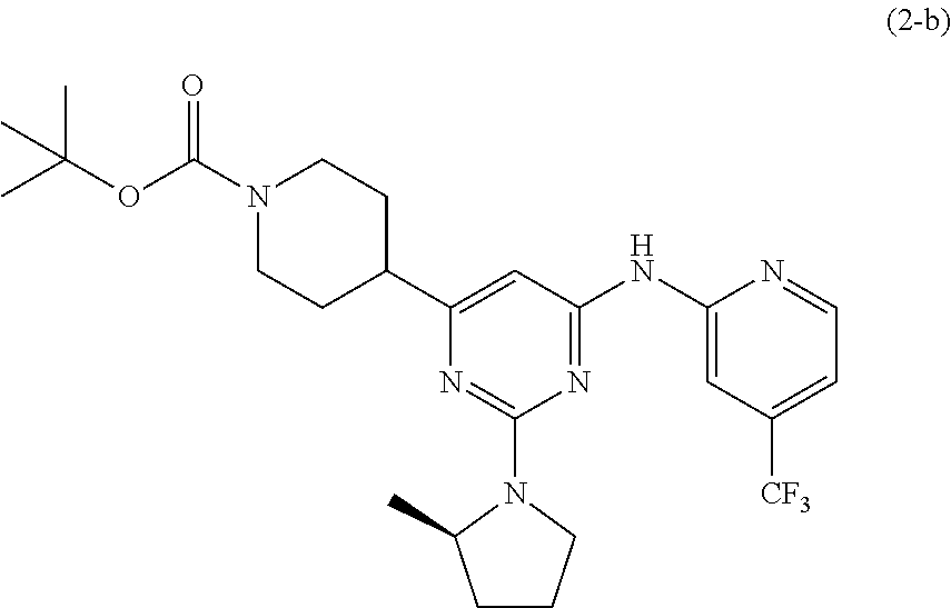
N1(C(OC(C)(C)C)=O)CCC(C2=CC(NC3=CC([CF3])=CC=N3)=NC(N3C(C)CCC3)=N2)CC1
